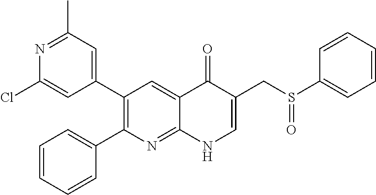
N1=C(C)C=C(C2=C(C3=CC=CC=C3)N=C3C(=C2)C(=O)C(CS(C2=CC=CC=C2)=O)=CN3)C=C1Cl
